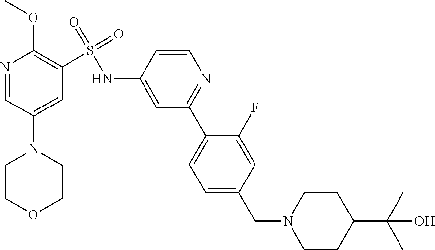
N1=CC(N2CCOCC2)=CC(S(=O)(=O)NC2=CC(C3=CC=C(CN4CCC(C(C)(C)O)CC4)C=C3F)=NC=C2)=C1OC
